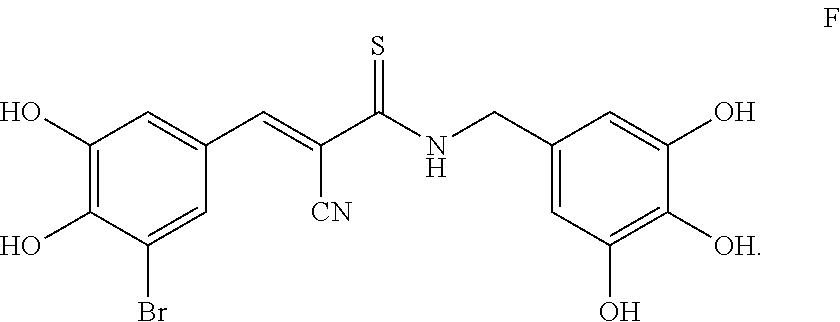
C1(O)=C(O)C(Br)=CC(C=C(C(NCC2=CC(O)=C([OH])C(O)=C2)=S)[CN])=C1
